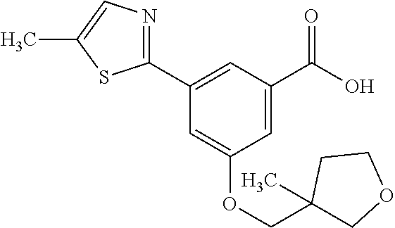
C1=C(C(O)=O)C=C(C2=NC=C(C)S2)C=C1OCC1(C)COCC1
